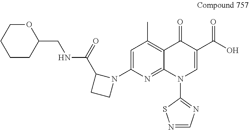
C1=C(N2C(C(NCC3OCCCC3)=O)CC2)N=C2C(=C1C)C(=O)C(C(O)=O)=CN2C1=NC=NS1
